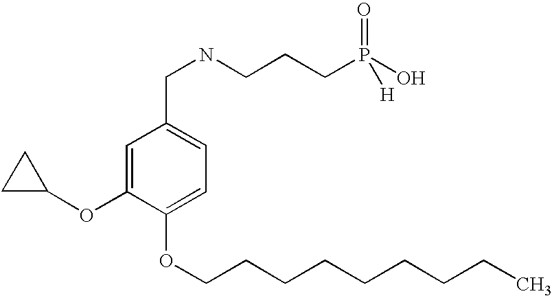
C1=C(OC2CC2)C(OCCCCCCCCC)=CC=C1CNCCCP(O)([H])=O
